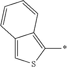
C1=C2C(=C(*)S1)C=CC=C2
